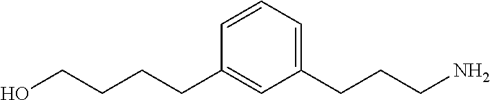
C1(CCCCO)=CC(CCCN)=CC=C1
